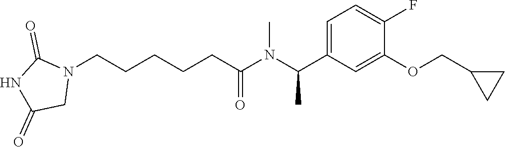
N1(CCCCCC(N(C(C2=CC=C(F)C(OCC3CC3)=C2)C)C)=O)C(=O)NC(=O)C1
